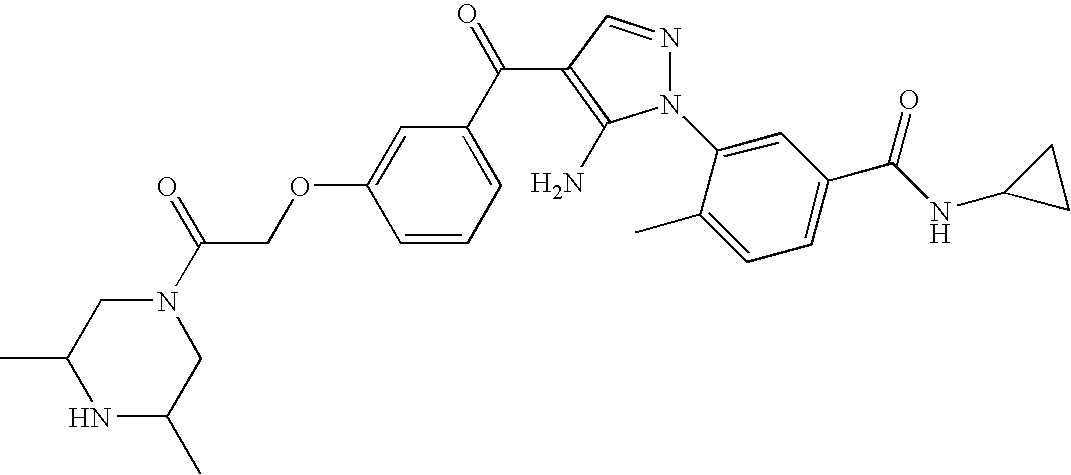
N1(C(=O)COC2=CC(C(=O)C3=C(N)N(C4=CC(C(NC5CC5)=O)=CC=C4C)N=C3)=CC=C2)CC(C)NC(C)C1
